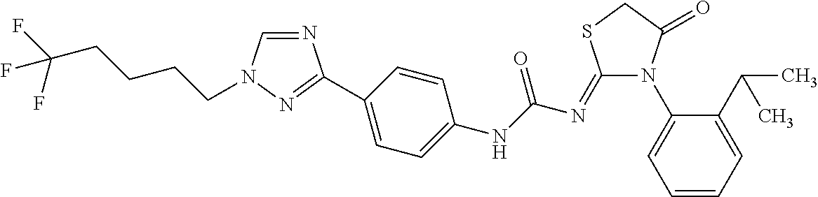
N1=CN(CCCCC(F)(F)F)N=C1C1=CC=C(NC(N=C2N(C3=CC=CC=C3C(C)C)C(=O)CS2)=O)C=C1
